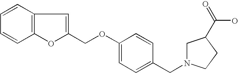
C12=C(C=CC=C1)C=C(COC1=CC=C(CN3CC(C(=O)O)CC3)C=C1)O2
